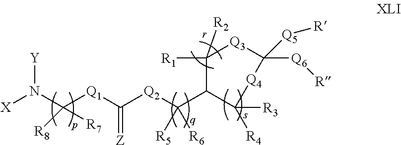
C([Q1]C([Q2]C(C1C([R3])([R4])[Q4]C([Q5][R])([Q6][R])[Q3]C1([R2])[R1])([R5])[R6])=[Z])(N([X])[Y])([R8])[R7]
